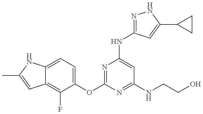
C12=C(F)C(OC3=NC(NC4=NNC(C5CC5)=C4)=CC(NCCO)=N3)=CC=C1NC(C)=C2
